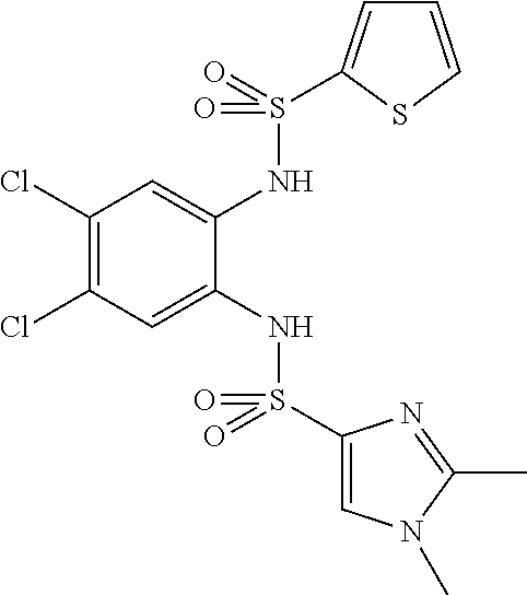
C1(Cl)=C(Cl)C=C(NS(C2=CN(C)C(C)=N2)(=O)=O)C(NS(=O)(=O)C2=CC=CS2)=C1
